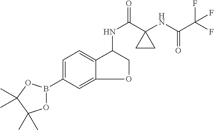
O1B(C2=CC=C3C(=C2)OCC3NC(=O)C2(NC(C(F)(F)F)=O)CC2)OC(C)(C)C1(C)C
